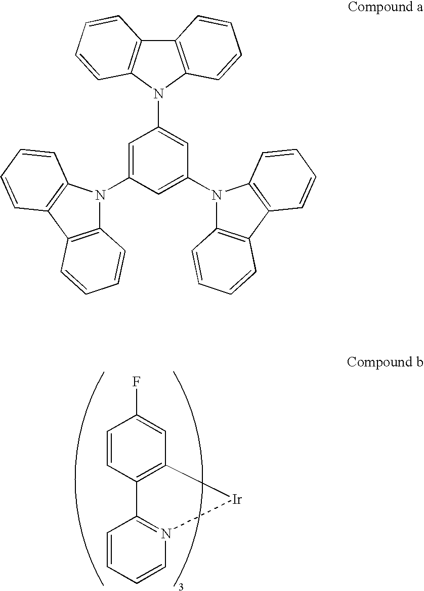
C12=C(C=C(F)C=C1)[Ir]N1=C2C=CC=C1.C1=C(N2C3=C(C4=C2C=CC=C4)C=CC=C3)C=C(N2C3=C(C4=C2C=CC=C4)C=CC=C3)C=C1N1C2=C(C3=C1C=CC=C3)C=CC=C2
